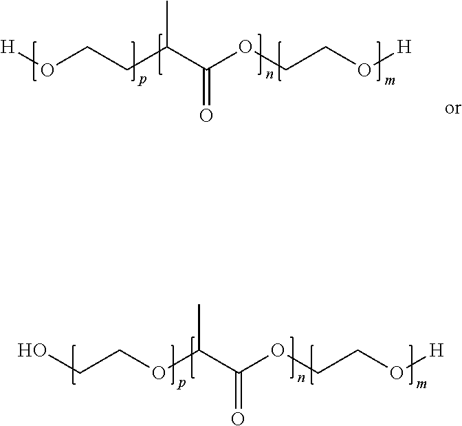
O(CCC(C(OCCO[H])=O)C)[H].C(COC(C(OCCO[H])=O)C)O
